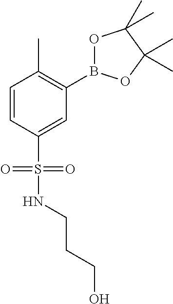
B1(C2=C(C)C=CC(S(=O)(=O)NCCCO)=C2)OC(C)(C)C(C)(C)O1
